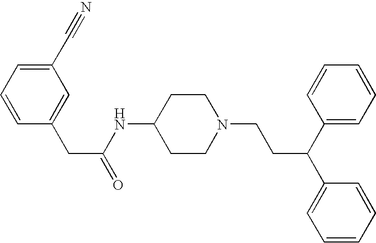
C1(CC(NC2CCN(CCC(C3=CC=CC=C3)C3=CC=CC=C3)CC2)=O)=CC(C#N)=CC=C1
